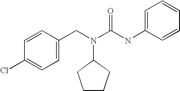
C1=CC(CN(C(NC2=CC=CC=C2)=O)C2CCCC2)=CC=C1Cl
